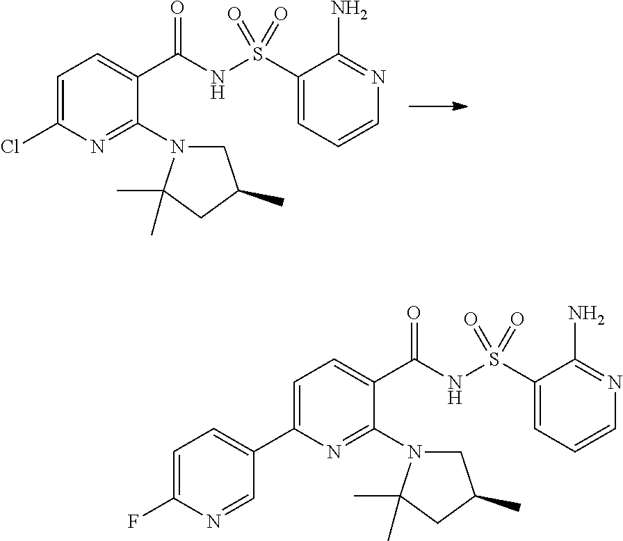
C1=C(Cl)N=C(N2CC(C)CC2(C)C)C(C(NS(C2=CC=CN=C2N)(=O)=O)=O)=C1.C1=C(C2=CC=C(F)N=C2)N=C(N2CC(C)CC2(C)C)C(C(NS(C2=CC=CN=C2N)(=O)=O)=O)=C1
